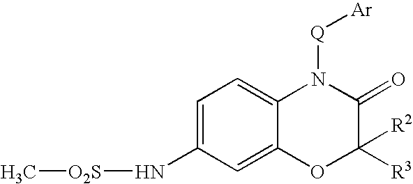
C1=C(N[O2S]C)C=C2C(=C1)N([Q][Ar])C(=O)C([R3])([R2])O2
